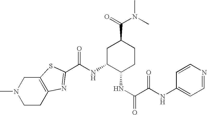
CN1CCC2=C(C1)SC(C(NC1C(NC(=O)C(NC3=CC=NC=C3)=O)CCC(C(=O)N(C)C)C1)=O)=N2
